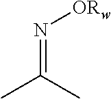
CC(C)=N[ORw]
